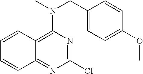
C1=CC2=C(N(C)CC3=CC=C(OC)C=C3)N=C(Cl)N=C2C=C1
